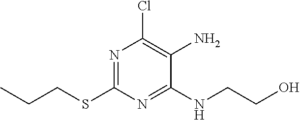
C1(SCCC)=NC(Cl)=C(N)C(NCCO)=N1
